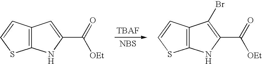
[NBS].C12=C(C=CS1)C=C(C([OEt])=O)N2.C12=C(C=CS1)C(Br)=C(C([OEt])=O)N2
